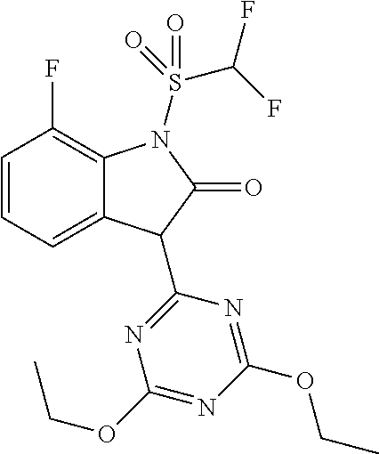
C1=CC=C2C(=C1F)N(S(=O)(C(F)F)=O)C(=O)C2C1=NC(OCC)=NC(OCC)=N1
